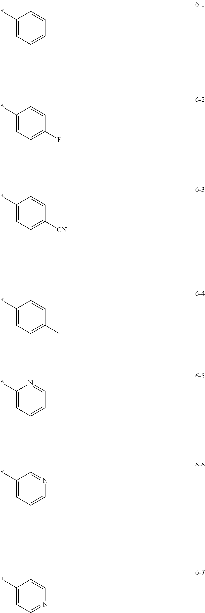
C1(*)=CC=CC=C1.C1(*)=CC=C(F)C=C1.C1(*)=CC=C([CN])C=C1.C1(*)=CC=C(C)C=C1.C1(*)=CC=CC=N1.C1(*)=CC=CN=C1.C1(*)=CC=NC=C1
